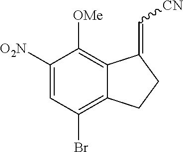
C1([O2N])=CC(Br)=C2C(=C1[OMe])C(=C[CN])CC2
